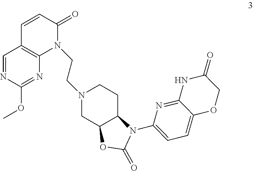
C1=NC(OC)=NC2=C1C=CC(=O)N2CCN1CC2OC(=O)N(C3=CC=C4C(=N3)NC(=O)CO4)C2CC1
